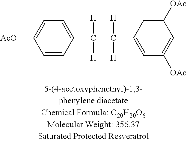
C1=CC(C([H])([H])C([H])([H])C2=CC([OAc])=CC([OAc])=C2)=CC=C1[AcO]
